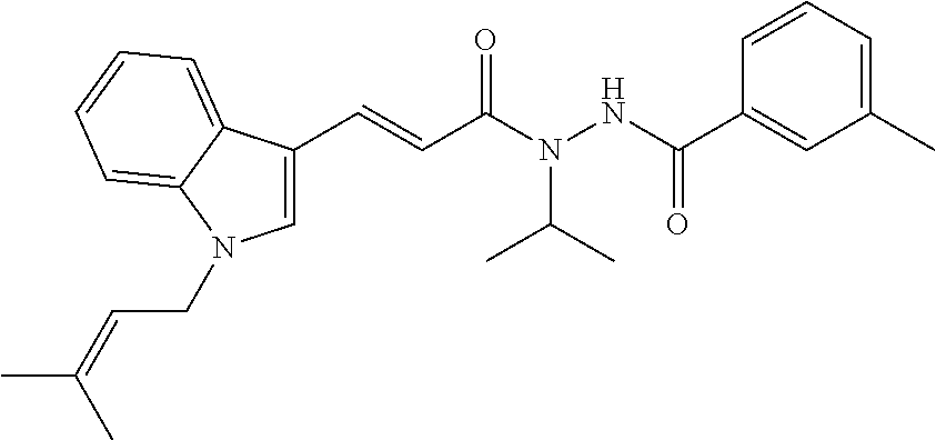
C1=CC=C(C)C=C1C(NN(C(C=CC1=CN(CC=C(C)C)C2=CC=CC=C12)=O)C(C)C)=O
